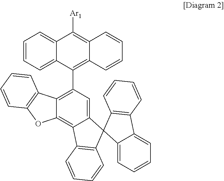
[Ar1]C1=C2C(=C(C3=C4C(=C5C(=C3)C3(C6=C5C=CC=C6)C5=CC=CC=C5C5=C3C=CC=C5)OC3=C4C=CC=C3)C3=CC=CC=C13)C=CC=C2
